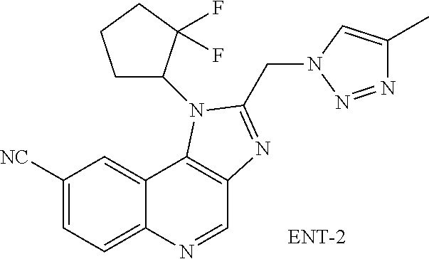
C1([NC])=CC=C2C(=C1)C1=C(C=N2)N=C(CN2C=C(C)N=N2)N1C1CCCC1(F)F
